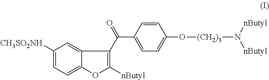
C1([CH3SO2NH])=CC=C2C(=C1)C(C(=O)C1=CC=C(O[(CH2)3]N([nButyl])[nButyl])C=C1)=C([nButyl])O2
